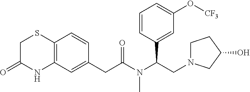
C12=C(C=C(CC(N(C(CN3CCC(O)C3)C3=CC(O[CF3])=CC=C3)C)=O)C=C1)NC(=O)CS2
